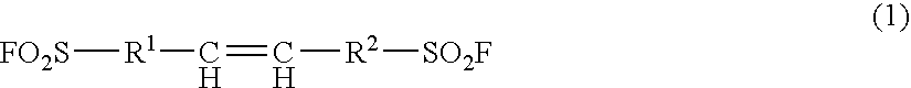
[FO2S][R1]C=C[R2][SO2F]
